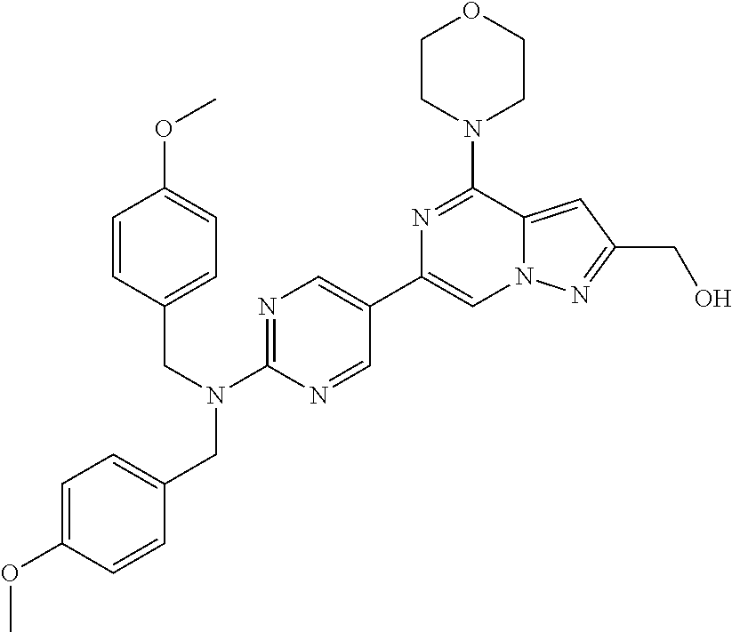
N1=C(N(CC2=CC=C(OC)C=C2)CC2=CC=C(OC)C=C2)N=CC(C2=CN3C(=CC(CO)=N3)C(N3CCOCC3)=N2)=C1
